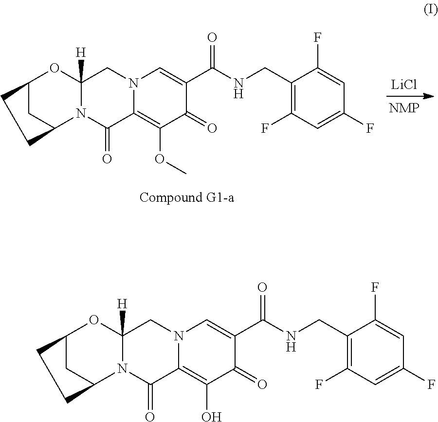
C12CC(N3C([H])(O1)CN1C(=C(OC)C(=O)C(C(NCC4=C(F)C=C(F)C=C4F)=O)=C1)C3=O)CC2.[LiCl].C12CC(N3C([H])(O1)CN1C(=C(O)C(=O)C(C(NCC4=C(F)C=C(F)C=C4F)=O)=C1)C3=O)CC2
